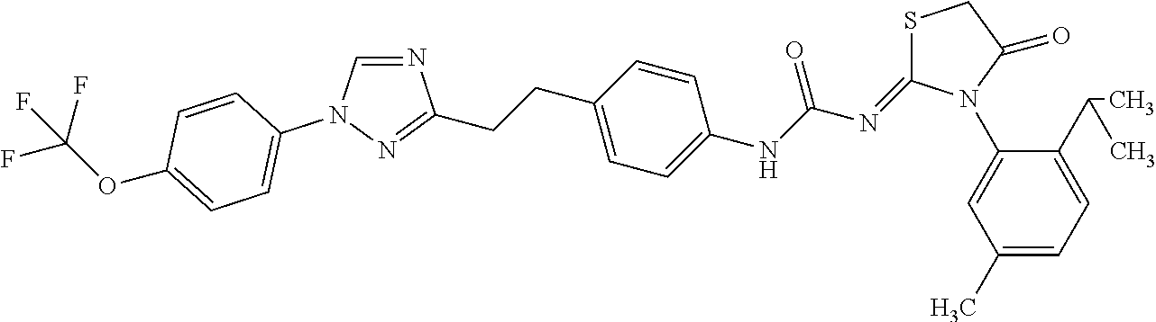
C1(N2C(=NC(NC3=CC=C(CCC4=NN(C5=CC=C(OC(F)(F)F)C=C5)C=N4)C=C3)=O)SCC2=O)=CC(C)=CC=C1C(C)C
